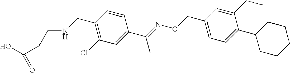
C1(CNCCC(O)=O)=C(Cl)C=C(C(=NOCC2=CC=C(C3CCCCC3)C(CC)=C2)C)C=C1
